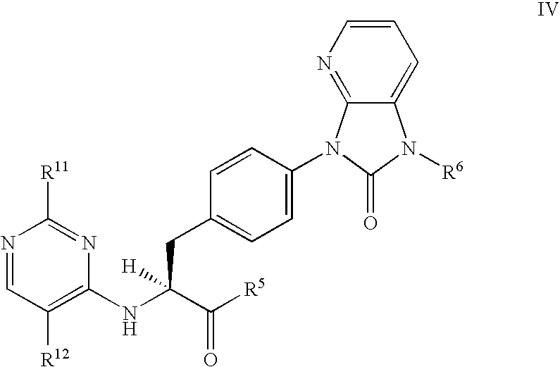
N1=C2C(=CC=C1)N([R6])C(=O)N2C1=CC=C(CC(C([R5])=O)(NC2=C([R12])C=NC([R11])=N2)[H])C=C1
